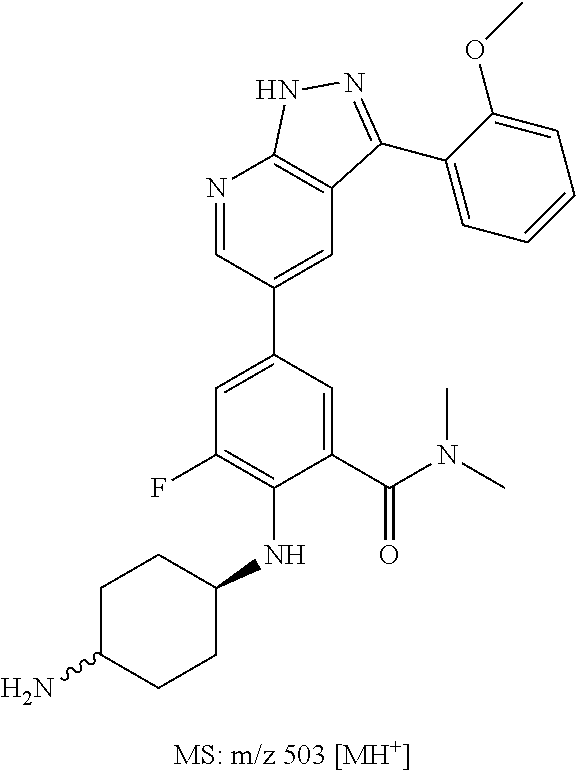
C1=C(C(N(C)C)=O)C(NC2CCC(N)CC2)=C(F)C=C1C1=CC2=C(N=C1)NN=C2C1=CC=CC=C1OC
